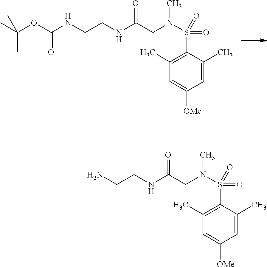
C(CN(C)S(=O)(=O)C1=C(C)C=C([OMe])C=C1C)(=O)NCCNC(OC(C)(C)C)=O.C(CN(C)S(=O)(=O)C1=C(C)C=C([OMe])C=C1C)(=O)NCCN
